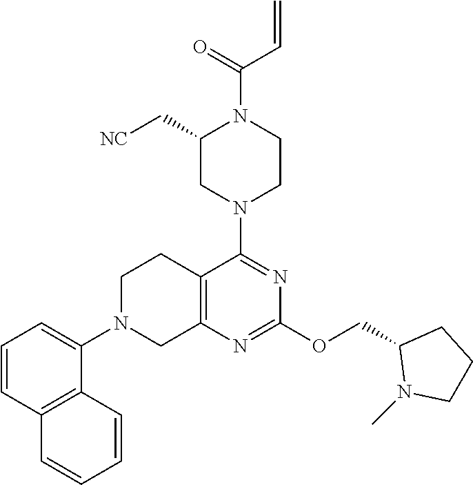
C12=C(N=C(OCC3N(C)CCC3)N=C1N1CCN(C(=O)C=C)C(C[NC])C1)CN(C1=CC=CC3=C1C=CC=C3)CC2
